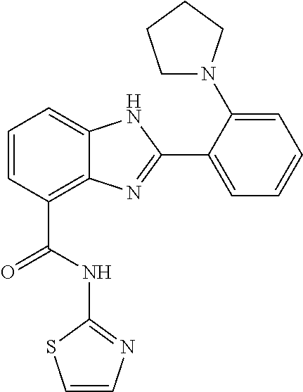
C1=CC(C(=O)NC2=NC=CS2)=C2C(=C1)NC(C1=CC=CC=C1N1CCCC1)=N2
